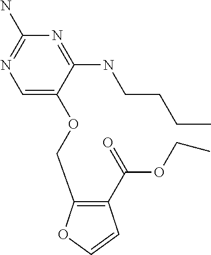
C1=C(OCC2=C(C(=O)OCC)C=CO2)C(NCCCC)=NC(N)=N1
